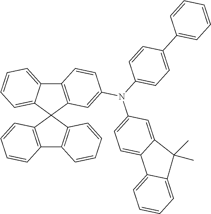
C12=C(C3(C4=CC=CC=C14)C1=C(C4=C3C=CC=C4)C=CC=C1)C=C(N(C1=CC=C(C3=CC=CC=C3)C=C1)C1=CC=C3C(=C1)C(C)(C)C1=CC=CC=C31)C=C2
